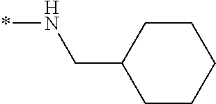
C1CCCCC1CN*
